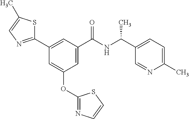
C1(C2=NC=C(C)S2)=CC(C(NC(C2=CC=C(C)N=C2)C)=O)=CC(OC2=NC=CS2)=C1
